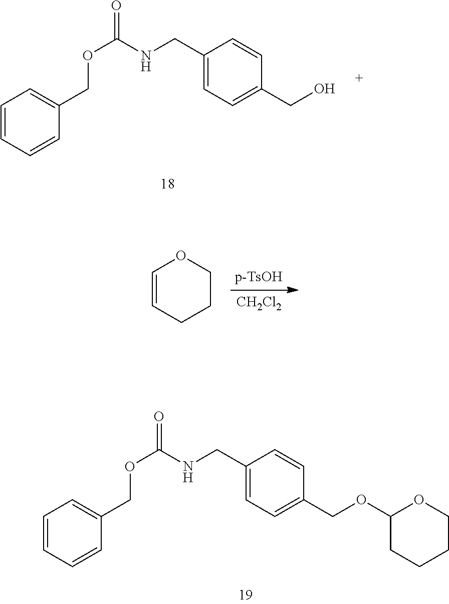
C1=CC=CC(COC(NCC2=CC=C(CO)C=C2)=O)=C1.[CH2Cl2].C1=CCCCO1.C1=CC=CC(COC(NCC2=CC=C(COC3CCCCO3)C=C2)=O)=C1
